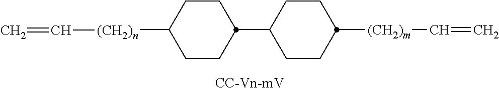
C1CC([(CH2)n]C=C)CCC1C1CCC([(CH2)m]C=C)CC1.[CC-Vn-mV]
